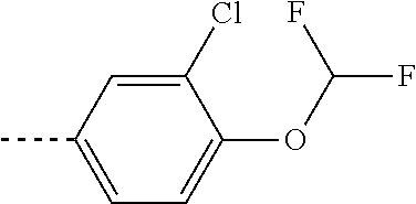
CC1=CC=C(OC(F)F)C(Cl)=C1
